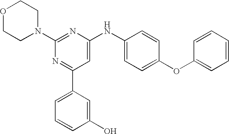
C1(N2CCOCC2)=NC(NC2=CC=C(OC3=CC=CC=C3)C=C2)=CC(C2=CC=CC(O)=C2)=N1
